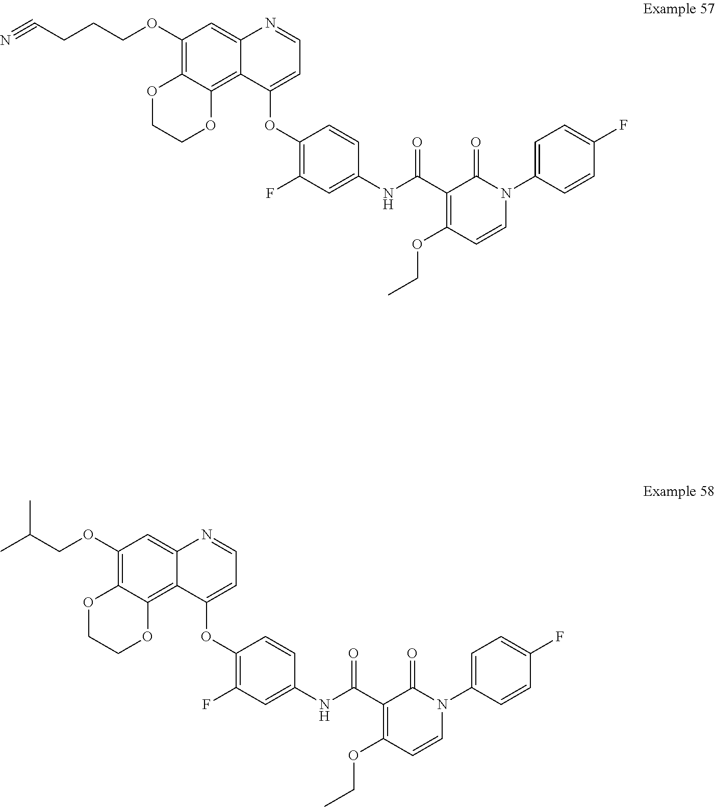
CC(COC1=C2C(=C3C(=C1)N=CC=C3OC1=C(F)C=C(NC(C3=C(OCC)C=CN(C4=CC=C(F)C=C4)C3=O)=O)C=C1)OCCO2)C.C(CCOC1=C2C(=C3C(=C1)N=CC=C3OC1=C(F)C=C(NC(C3=C(OCC)C=CN(C4=CC=C(F)C=C4)C3=O)=O)C=C1)OCCO2)C#N
